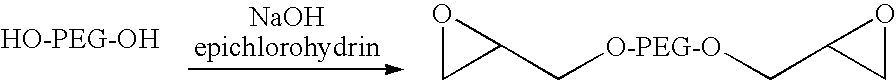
O1CC1C[O-PEG-O]CC1CO1
